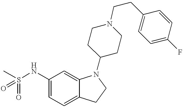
C1(NS(C)(=O)=O)=CC=C2C(=C1)N(C1CCN(CCC3=CC=C(F)C=C3)CC1)CC2
